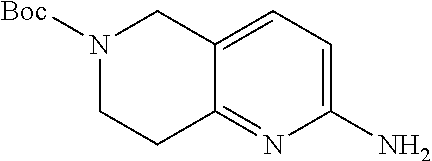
C1(N)=CC=C2C(=N1)CCN([Boc])C2
